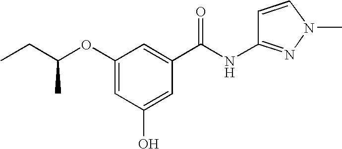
C(OC1=CC(O)=CC(C(=O)NC2=NN(C)C=C2)=C1)(CC)C
